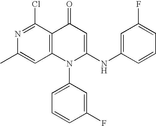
C1=C(C)N=C(Cl)C2=C1N(C1=CC=CC(F)=C1)C(NC1=CC(F)=CC=C1)=CC2=O
